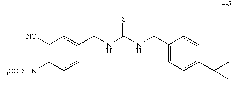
C1([NC])=C([H3CO2SHN])C=CC(CNC(NCC2=CC=C(C(C)(C)C)C=C2)=S)=C1
